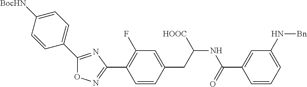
O1N=C(C2=C(F)C=C(CC(NC(C3=CC(N[Bn])=CC=C3)=O)[HOOC])C=C2)N=C1C1=CC=C([BocHN])C=C1
